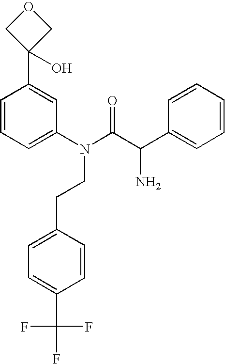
O1CC(C2=CC(N(C(C(C3=CC=CC=C3)N)=O)CCC3=CC=C(C(F)(F)F)C=C3)=CC=C2)(O)C1
